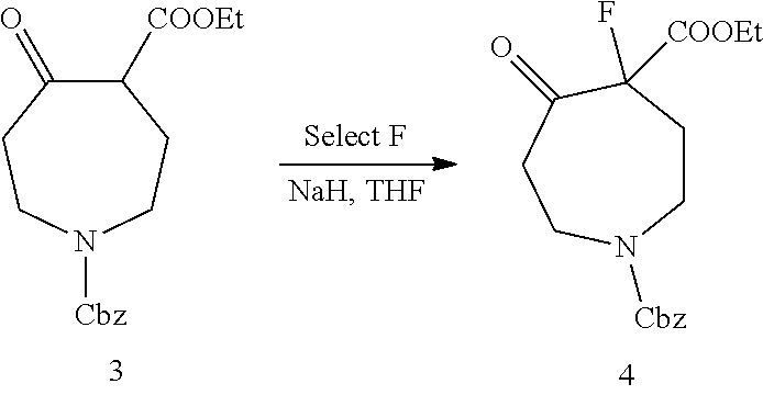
C1([COOEt])C(=O)CCN([Cbz])CC1.C1CC(F)([COOEt])C(=O)CCN1[Cbz]
